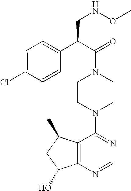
C(N1CCN(C2=NC=NC3=C2C(C)CC3O)CC1)(C(C1=CC=C(Cl)C=C1)CNOC)=O
